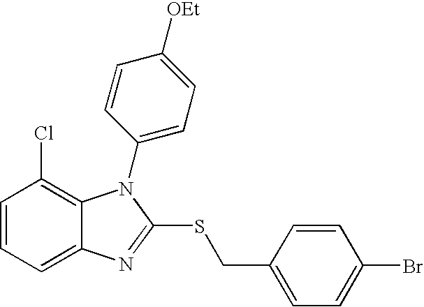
C1=CC=C2C(=C1Cl)N(C1=CC=C([OEt])C=C1)C(SCC1=CC=C(Br)C=C1)=N2
